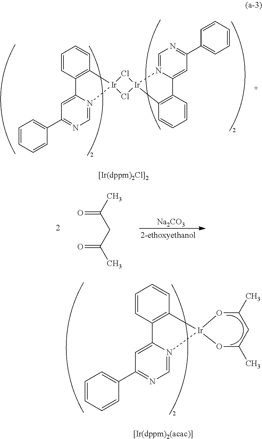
C1=C2N(=CN=C1C1=CC=CC=C1)[Ir]1(C3=C2C=CC=C3)OC(C)CC(C)O1.C1=CC=CC(C2=NC=N3C(=C2)C2=C(C=CC=C2)[Ir]32Cl[Ir]3(Cl2)C2=C(C=CC=C2)C2=CC(C4=CC=CC=C4)=NC=N23)=C1.[Na2CO3].O=C(C)CC(C)=O
